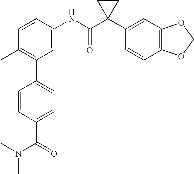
C1(NC(C2(C3=CC4=C(C=C3)OCO4)CC2)=O)=CC(C2=CC=C(C(N(C)C)=O)C=C2)=C(C)C=C1
